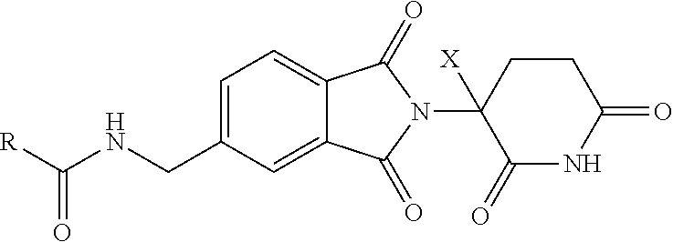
C1(CNC([R])=O)=CC=C2C(=C1)C(=O)N(C1([X])C(=O)NC(=O)CC1)C2=O
